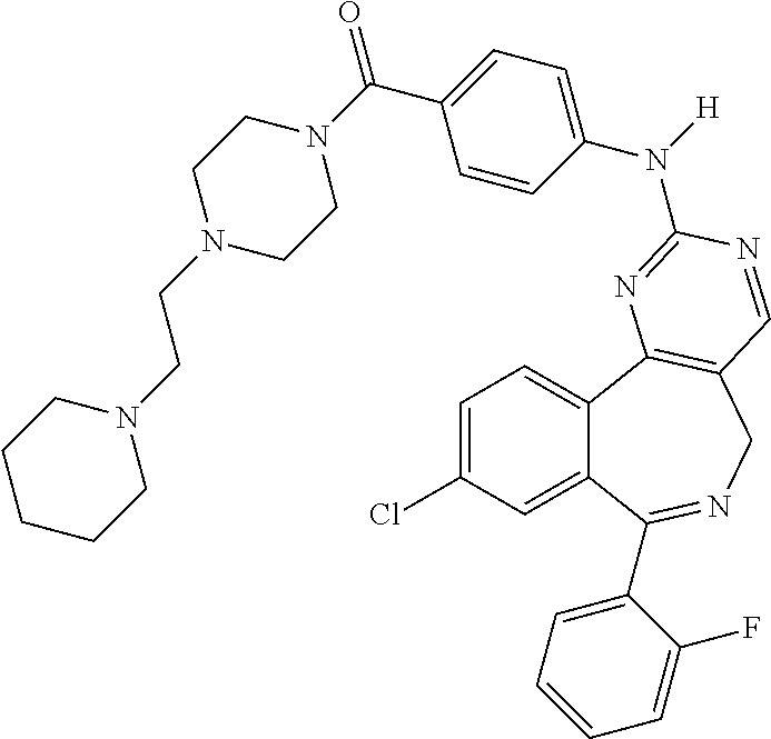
C1=C(Cl)C=C2C(=C1)C1=C(CN=C2C2=CC=CC=C2F)C=NC(N(C2=CC=C(C(=O)N3CCN(CCN4CCCCC4)CC3)C=C2)[H])=N1
